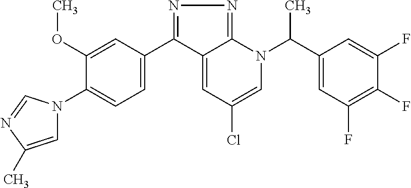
C1(C2=NN=C3C2=CC(Cl)=CN3C(C2=CC(F)=C(F)C(F)=C2)C)=CC=C(N2C=C(C)N=C2)C(OC)=C1
